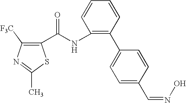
C1(C(NC2=C(C3=CC=C(C=NO)C=C3)C=CC=C2)=O)=C([F3C])N=C(C)S1
